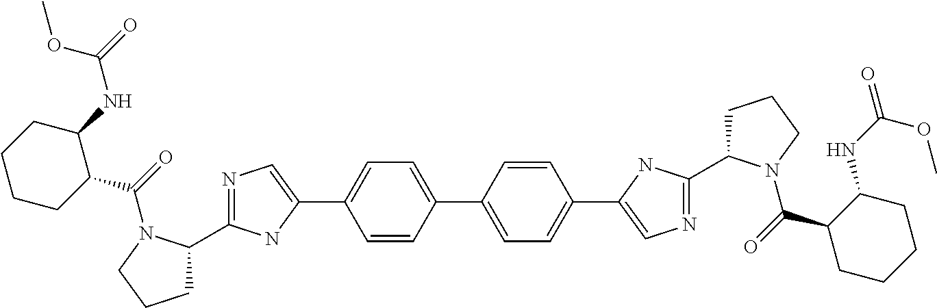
C1(C2=CC=C(C3=CN=C(C4CCCN4C(=O)C4CCCCC4NC(OC)=O)N3)C=C2)=CC=C(C2=CN=C(C3CCCN3C(=O)C3C(NC(=O)OC)CCCC3)N2)C=C1
